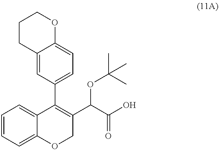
C12=CC(C3=C(C(C(O)=O)OC(C)(C)C)COC4=CC=CC=C34)=CC=C1OCCC2
